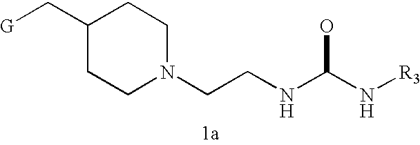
[G]CC1CCN(CCNC(N[R3])O)CC1
